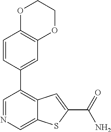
C1=NC=C2C(=C1C1=CC3=C(C=C1)OCCO3)C=C(C(N)=O)S2
